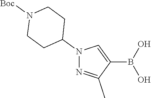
N1(C2CCN([Boc])CC2)N=C(C)C(B(O)O)=C1
